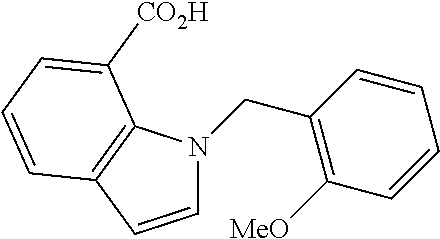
C1=CC2=C(N1CC1=C([MeO])C=CC=C1)C([CO2H])=CC=C2
